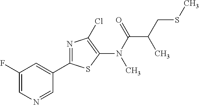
C1(F)=CN=CC(C2=NC(Cl)=C(N(C(=O)C(CSC)C)C)S2)=C1
